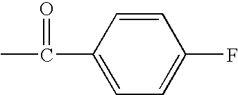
CC(C1=CC=C(F)C=C1)=O
